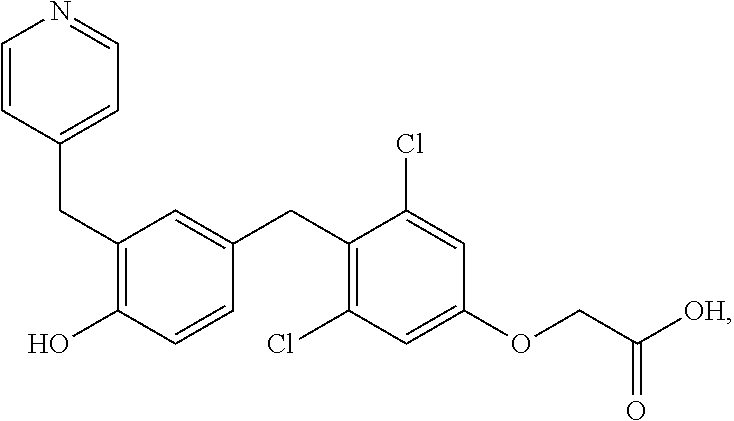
C(C1=C(O)C=CC(CC2=C(Cl)C=C(OCC([OH])=O)C=C2Cl)=C1)C1=CC=NC=C1
